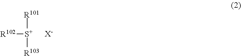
[S+]([R101])([R102])[R103].[X-]
